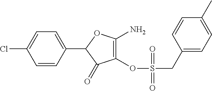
C1=CC(C2C(=O)C(OS(CC3=CC=C(C)C=C3)(=O)=O)=C(N)O2)=CC=C1Cl
